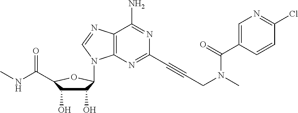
C12=C(N=C(C#CCN(C)C(C3=CN=C(Cl)C=C3)=O)N=C1N)N(C1C(O)C(O)C(C(=O)NC)O1)C=N2
